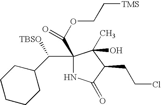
C1(C([TBSO])C2CCCCC2)(C(OCC[TMS])=O)NC(=O)C(CCCl)C1(O)C
